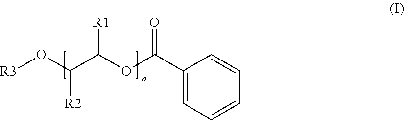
[R3]OC(C(OC(C1=CC=CC=C1)=O)[R1])[R2]
